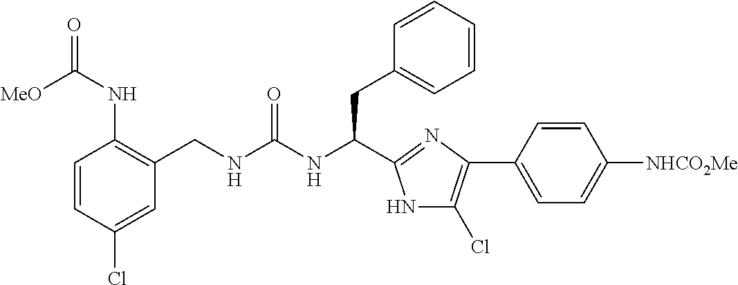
C1=CC(Cl)=CC(CNC(NC(CC2=CC=CC=C2)C2=NC(C3=CC=C([NHCO2Me])C=C3)=C(Cl)N2)=O)=C1NC(=O)[MeO]
